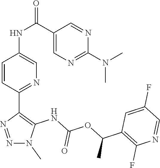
N1(C)N=NC(C2=NC=C(NC(C3=CN=C(N(C)C)N=C3)=O)C=C2)=C1NC(OC(C1=C(F)N=CC(F)=C1)C)=O
